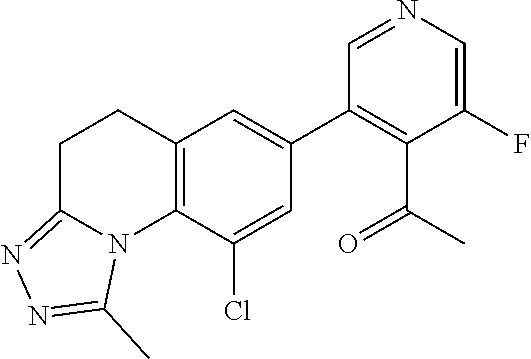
C12=C(C(Cl)=CC(C3=C(C(C)=O)C(F)=CN=C3)=C1)N1C(=NN=C1C)CC2
